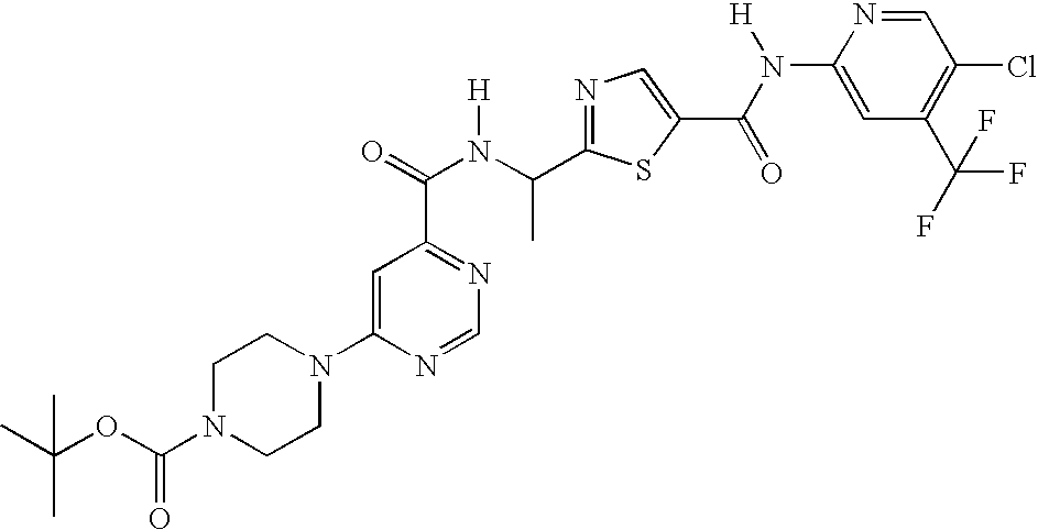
N1=C(C(N(C(=O)C2=NC=NC(N3CCN(C(OC(C)(C)C)=O)CC3)=C2)[H])C)SC(C(N([H])C2=CC(C(F)(F)F)=C(Cl)C=N2)=O)=C1
